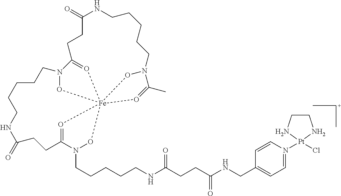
C1(=O)NCCCCCN2O[Fe]345(O=C2C)ON(CCCCCNC(CCC(NCC2=CC=N([Pt]6(Cl)NCCN6)C=C2)=O)=O)C(=O3)CCC(=O)NCCCCCN(O4)C(=O5)CC1
